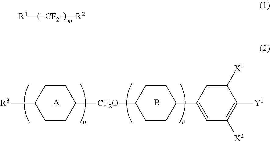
[CF2]([R1])[R2].C1CC([R3])CCC1[CF2O]C1CCC(C2=CC([X2])=C([Y1])C([X1])=C2)CC1.[A].B
